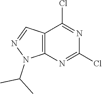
C12=C(N=C(Cl)N=C1Cl)N(C(C)C)N=C2
